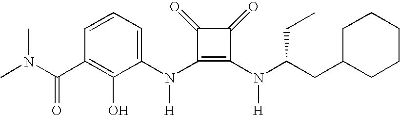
C(C1=C(O)C(N(C2=C(N(C(CC3CCCCC3)CC)[H])C(=O)C2=O)[H])=CC=C1)(=O)N(C)C
